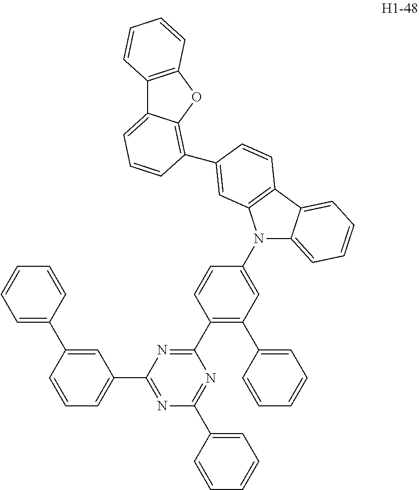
C12=C(OC3=C(C4=CC5=C(C6=CC=CC=C6N5C5=CC(C6=CC=CC=C6)=C(C6=NC(C7=CC=CC(C8=CC=CC=C8)=C7)=NC(C7=CC=CC=C7)=N6)C=C5)C=C4)C=CC=C13)C=CC=C2
